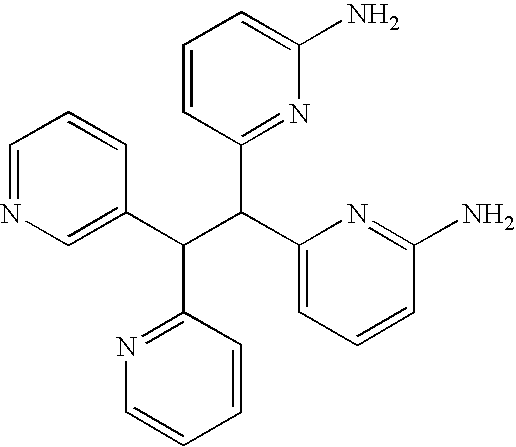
C1=NC=C(C(C(C2=CC=CC(N)=N2)C2=NC(N)=CC=C2)C2=NC=CC=C2)C=C1
